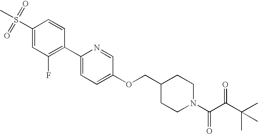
C1(S(C)(=O)=O)=CC(F)=C(C2=CC=C(OCC3CCN(C(C(C(C)(C)C)=O)=O)CC3)C=N2)C=C1
